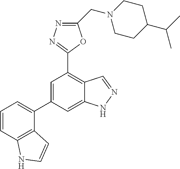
C1CN(CC2=NN=C(C3=C4C(=CC(C5=CC=CC6=C5C=CN6)=C3)NN=C4)O2)CCC1C(C)C
